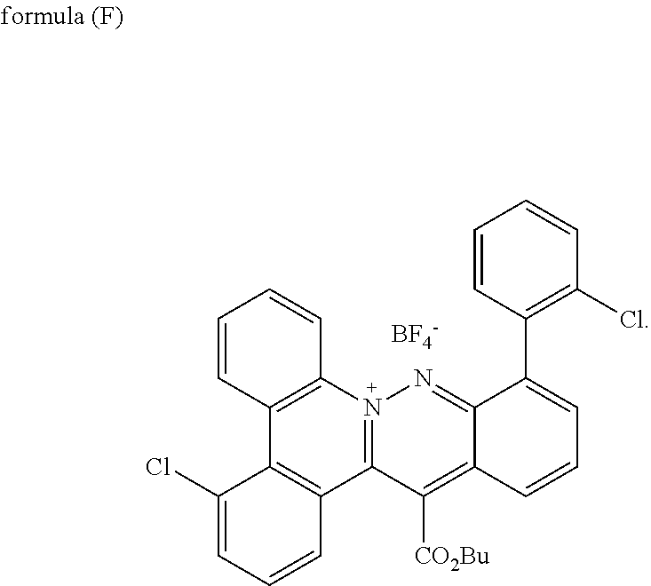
C12=N(C3=C(C4=C1C=CC=C4Cl)C=CC=C3)N=C1C(=C2[CO2Bu])C=CC=C1C1=C(Cl)C=CC=C1.[BF4-]
